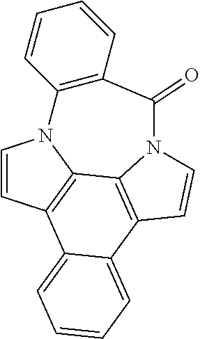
C1=CN2C3=C1C1=CC=CC=C1C1=C3N(C=C1)C(=O)C1=C2C=CC=C1
